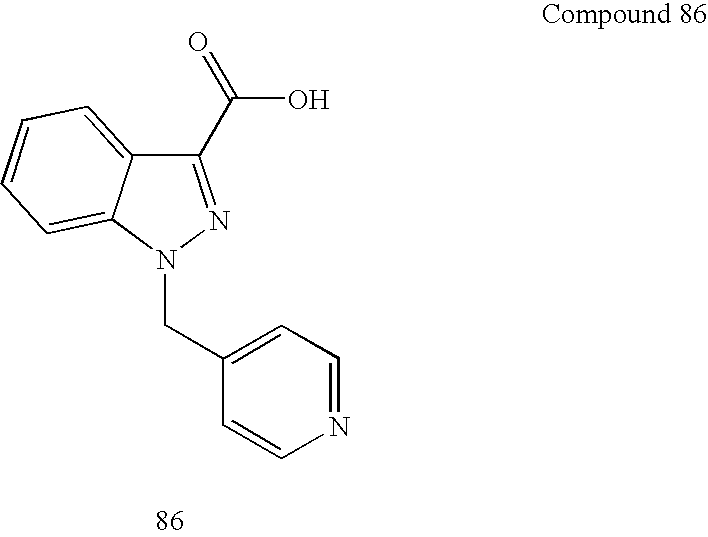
C1(C(O)=O)=NN(CC2=CC=NC=C2)C2=CC=CC=C12
